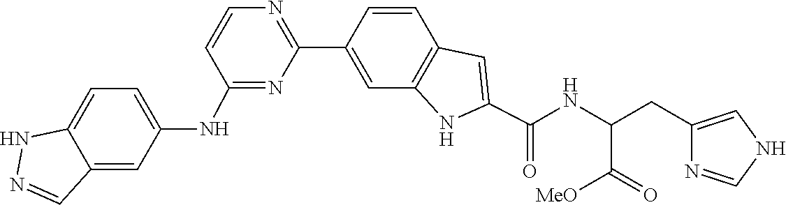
C1=CC2=C(C=C1C1=NC=CC(NC3=CC=C4C(=C3)C=NN4)=N1)NC(C(NC(CC1=CNC=N1)C([MeO])=O)=O)=C2
